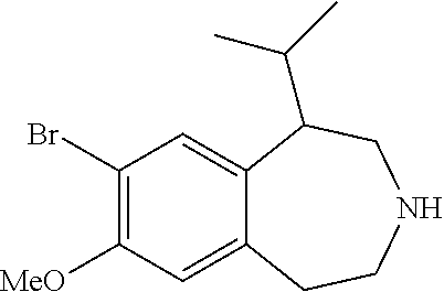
C1(Br)=C([MeO])C=C2C(=C1)C(C(C)C)CNCC2
